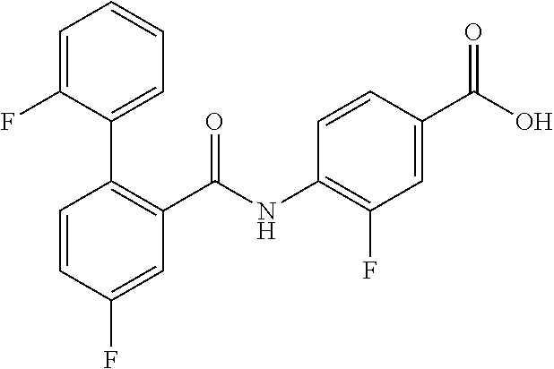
C1=CC(F)=CC(C(NC2=C(F)C=C(C(O)=O)C=C2)=O)=C1C1=CC=CC=C1F
